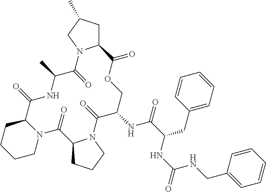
C1CN2C(CC1)C(=O)NC(C)C(=O)N1C(CC(C)C1)C(=O)OCC(NC(=O)C(CC1=CC=CC=C1)NC(NCC1=CC=CC=C1)=O)C(=O)N1C(C2=O)CCC1
